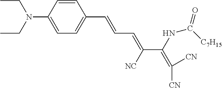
C1=CC(C=CC=C([NC])C(NC(=O)[C7H15])=C([CN])[CN])=CC=C1N(CC)CC
